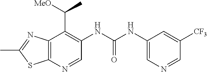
N1=C(C)SC2=C1C(C([MeO])C)=C(NC(NC1=CN=CC([CF3])=C1)=O)C=N2
